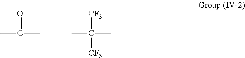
CC(C)=O.CC(C)([CF3])[CF3]
